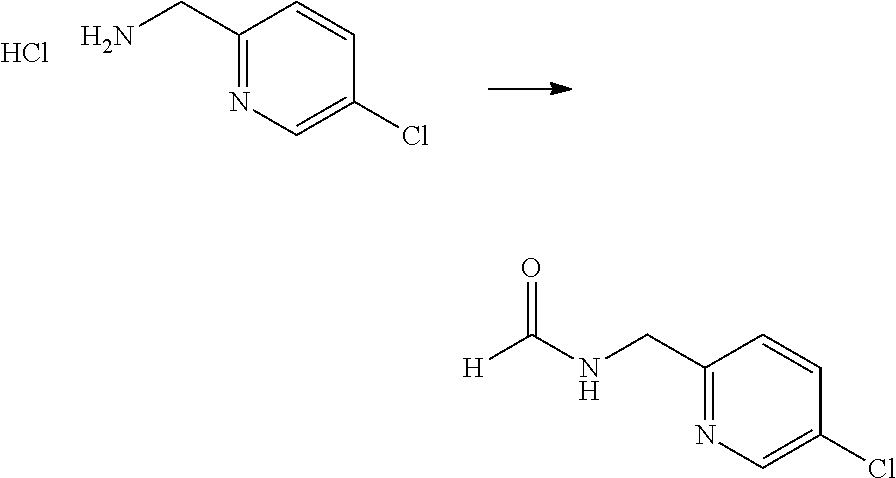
C1(CN)=NC=C(Cl)C=C1.Cl.C1(CNC([H])=O)=NC=C(Cl)C=C1
